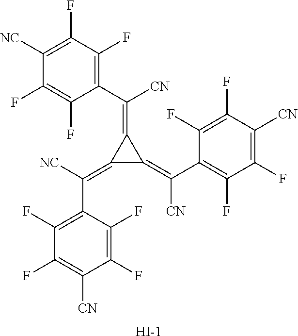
C(=C1C(=C([NC])C2=C(F)C(F)=C([CN])C(F)=C2F)C1=C(C1=C(F)C(F)=C([CN])C(F)=C1F)[CN])(C1=C(F)C(F)=C([NC])C(F)=C1F)[CN].[I-]
